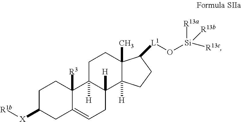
C1C([X][R1b])CC2=CCC3([H])C([H])(C2([R3])C1)CCC1(C)C3([H])CCC1[L1]O[Si]([R13a])([R13b])[R13c]
